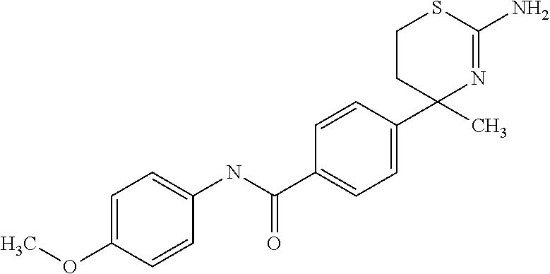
C1CC(C)(C2=CC=C(C(NC3=CC=C(OC)C=C3)=O)C=C2)N=C(N)S1
